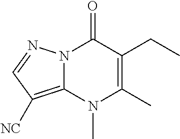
C1(CC)=C(C)N(C)C2=C([NC])C=NN2C1=O
